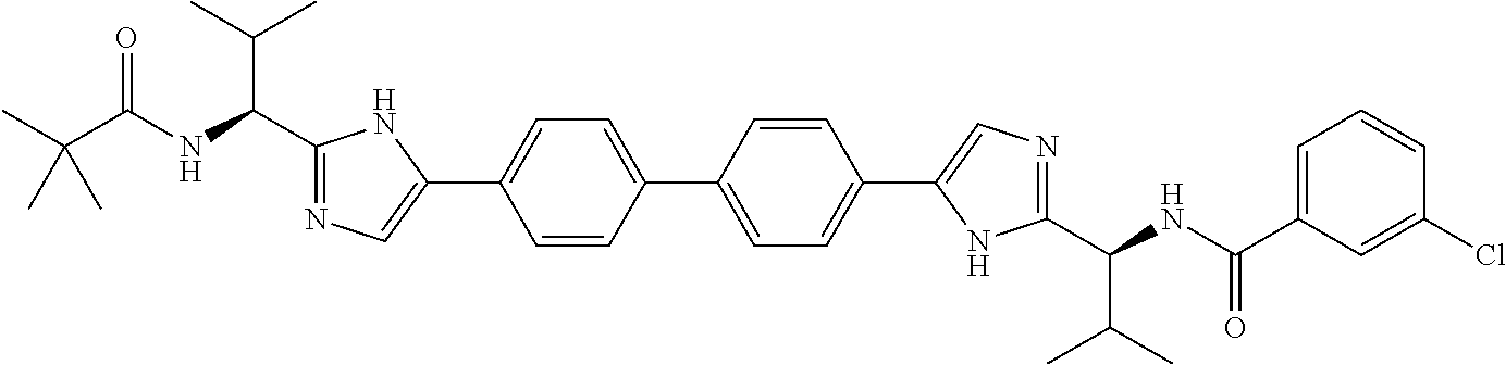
C1(C(NC(C(C)(C)C)=O)C(C)C)=NC=C(C2=CC=C(C3=CC=C(C4=CN=C(C(NC(C5=CC=CC(Cl)=C5)=O)C(C)C)N4)C=C3)C=C2)N1
